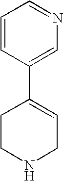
C1=CC(C2=CCNCC2)=CN=C1
